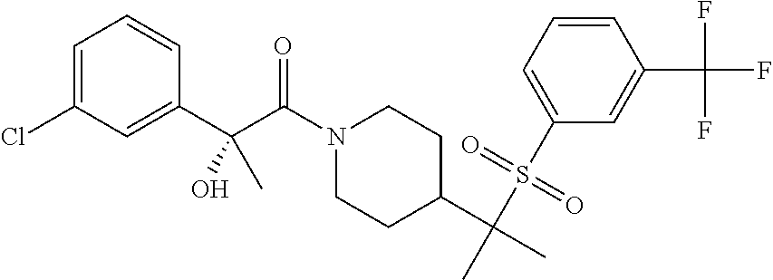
N1(C(C(O)(C)C2=CC(Cl)=CC=C2)=O)CCC(C(C)(S(C2=CC=CC(C(F)(F)F)=C2)(=O)=O)C)CC1
